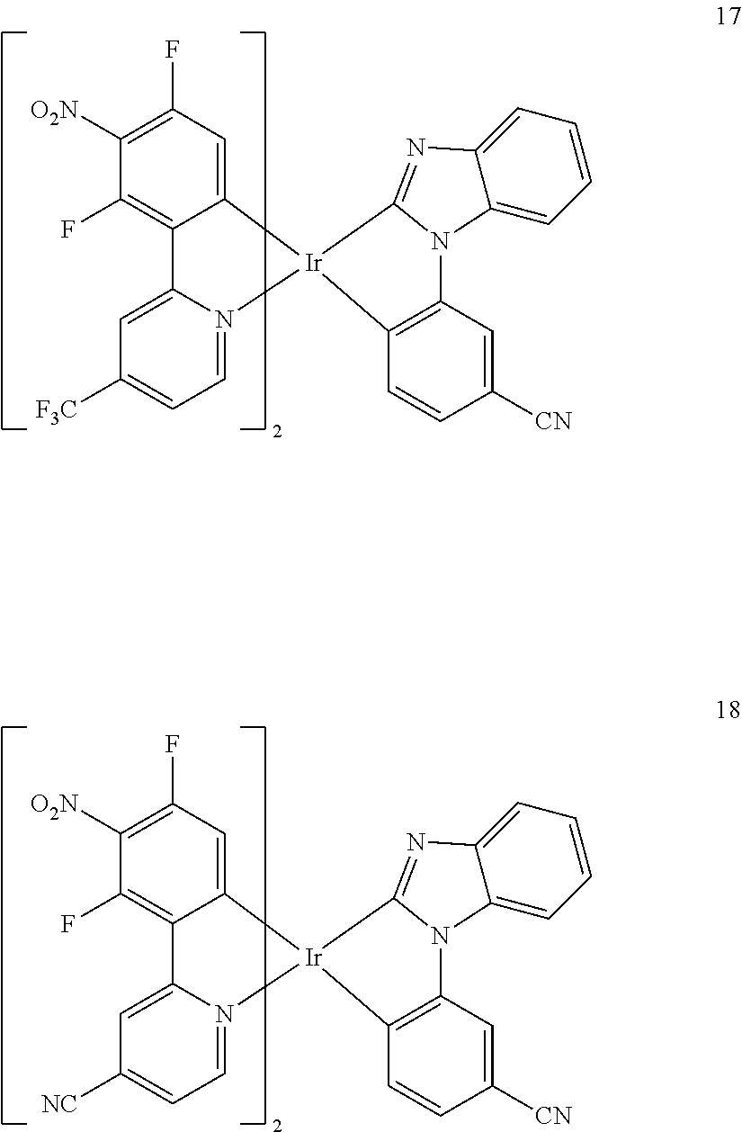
C1(F)=C([O2N])C(F)=C2C(=C1)[Ir]1(N3=CC=C([F3C])C=C23)C2=C(C=C([CN])C=C2)N2C3=CC=CC=C3N=C12.C1(F)=C([O2N])C(F)=C2C(=C1)[Ir]1(N3=CC=C([NC])C=C23)C2=C(C=C([CN])C=C2)N2C3=CC=CC=C3N=C12
